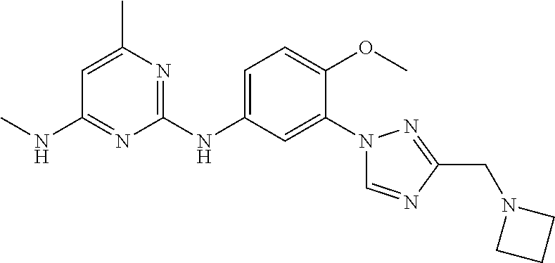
C1(N2C=NC(CN3CCC3)=N2)=CC(NC2=NC(C)=CC(NC)=N2)=CC=C1OC
